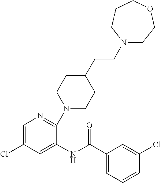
N1(CCC2CCN(C3=NC=C(Cl)C=C3NC(C3=CC=CC(Cl)=C3)=O)CC2)CCOCCC1
